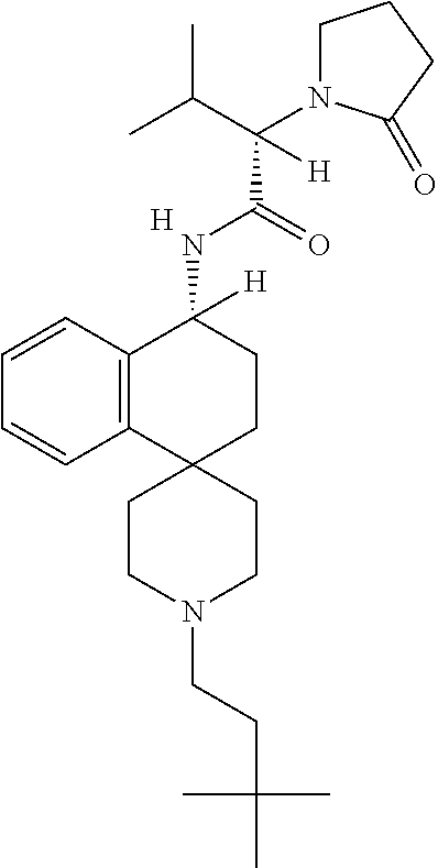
[H].C12=C(C=CC=C1)C(NC(C(N1CCCC1=O)(C(C)C)[H])=O)([H])CCC21CCN(CCC(C)(C)C)CC1
